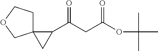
C1(C(CC(OC(C)(C)C)=O)=O)C2(C1)CCOC2
